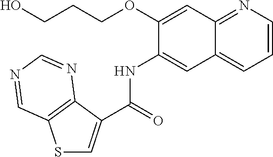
S1C=C(C(=O)NC2=CC3=CC=CN=C3C=C2OCCCO)C2=C1C=NC=N2
